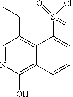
C1=NC(O)=C2C(=C1CC)C(S(=O)(=O)Cl)=CC=C2
